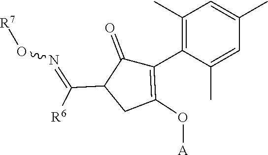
C1(C)=C(C2=C(O[A])CC(C(=NO[R7])[R6])C2=O)C(C)=CC(C)=C1
